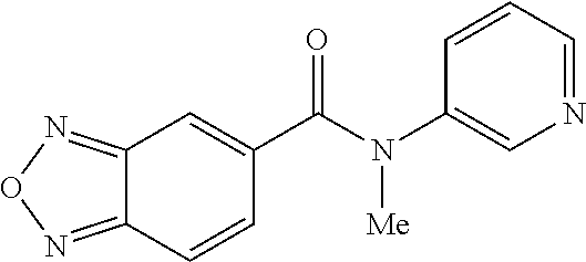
C1(N(C(C2=CC3=NON=C3C=C2)=O)[Me])=CN=CC=C1
